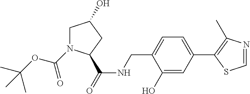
C1(O)=CC(C2=C(C)N=CS2)=CC=C1CNC(=O)C1N(C(OC(C)(C)C)=O)CC(O)C1
